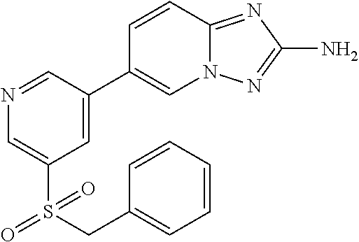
N1=CC(C2=CN3C(=NC(N)=N3)C=C2)=CC(S(CC2=CC=CC=C2)(=O)=O)=C1
